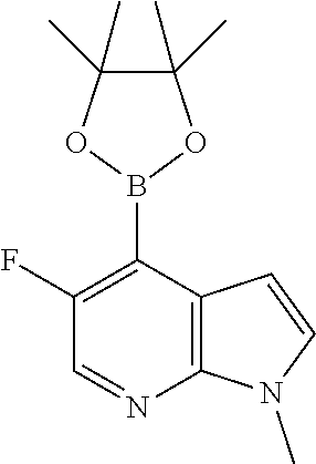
C1(B2OC(C)(C)C(C)(C)O2)=C(F)C=NC2=C1C=CN2C
